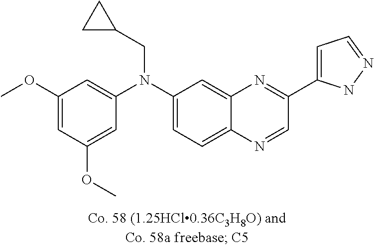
C1(OC)=CC(OC)=CC(N(C2=CC=C3C(=C2)N=C(C2=CC=NN2)C=N3)CC2CC2)=C1
